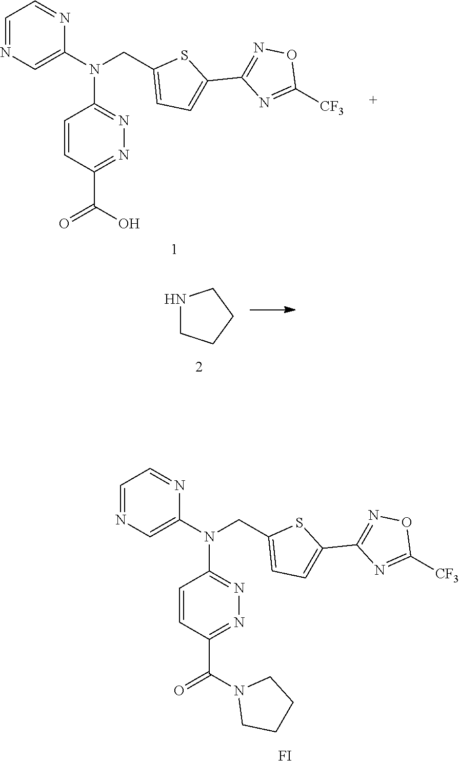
N1=C(N(C2=CN=CC=N2)CC2=CC=C(C3=NOC([CF3])=N3)S2)C=CC(C(=O)O)=N1.N1=C(N(C2=CN=CC=N2)CC2=CC=C(C3=NOC([CF3])=N3)S2)C=CC(C(=O)N2CCCC2)=N1.[FI].N1CCCC1
